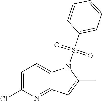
C1=C(Cl)N=C2C(=C1)N(S(C1=CC=CC=C1)(=O)=O)C(C)=C2
